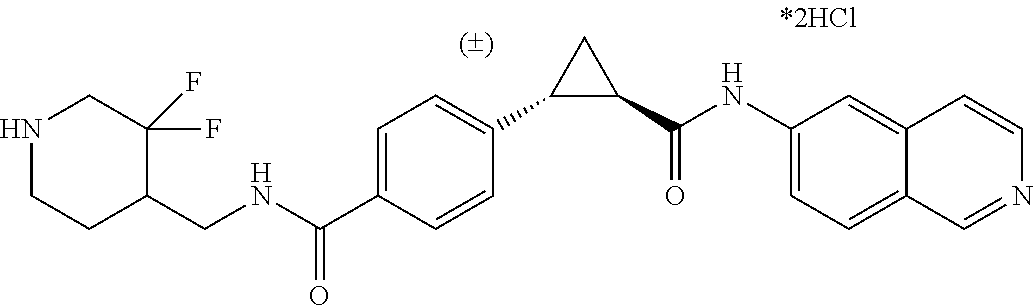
C1=C(C(NCC2C(F)(F)CNCC2)=O)C=CC(C2C(C(NC3=CC=C4C=NC=CC4=C3)=O)C2)=C1
